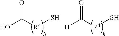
O=C(O)[R4]S.O=C([H])[R4]S
